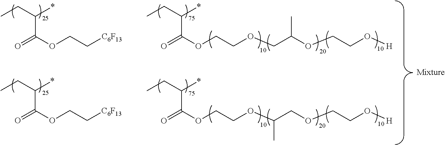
CCC(*)C(OCC[C6F13])=O.CCC(*)C(OCC[C6F13])=O.CCC(*)C(OCCOCC(OCCO[H])C)=O.CCC(*)C(OCCOC(COCCO[H])C)=O
